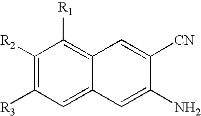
C1([R2])=C([R3])C=C2C(=C1[R1])C=C([CN])C(N)=C2
